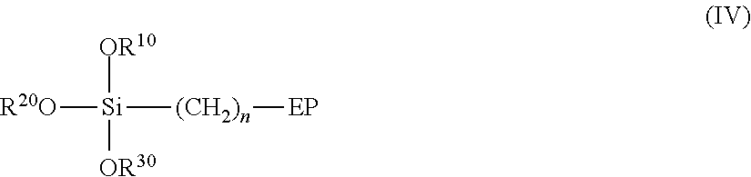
[R20O][Si]([(CH2)n][EP])([OR10])[OR30]
